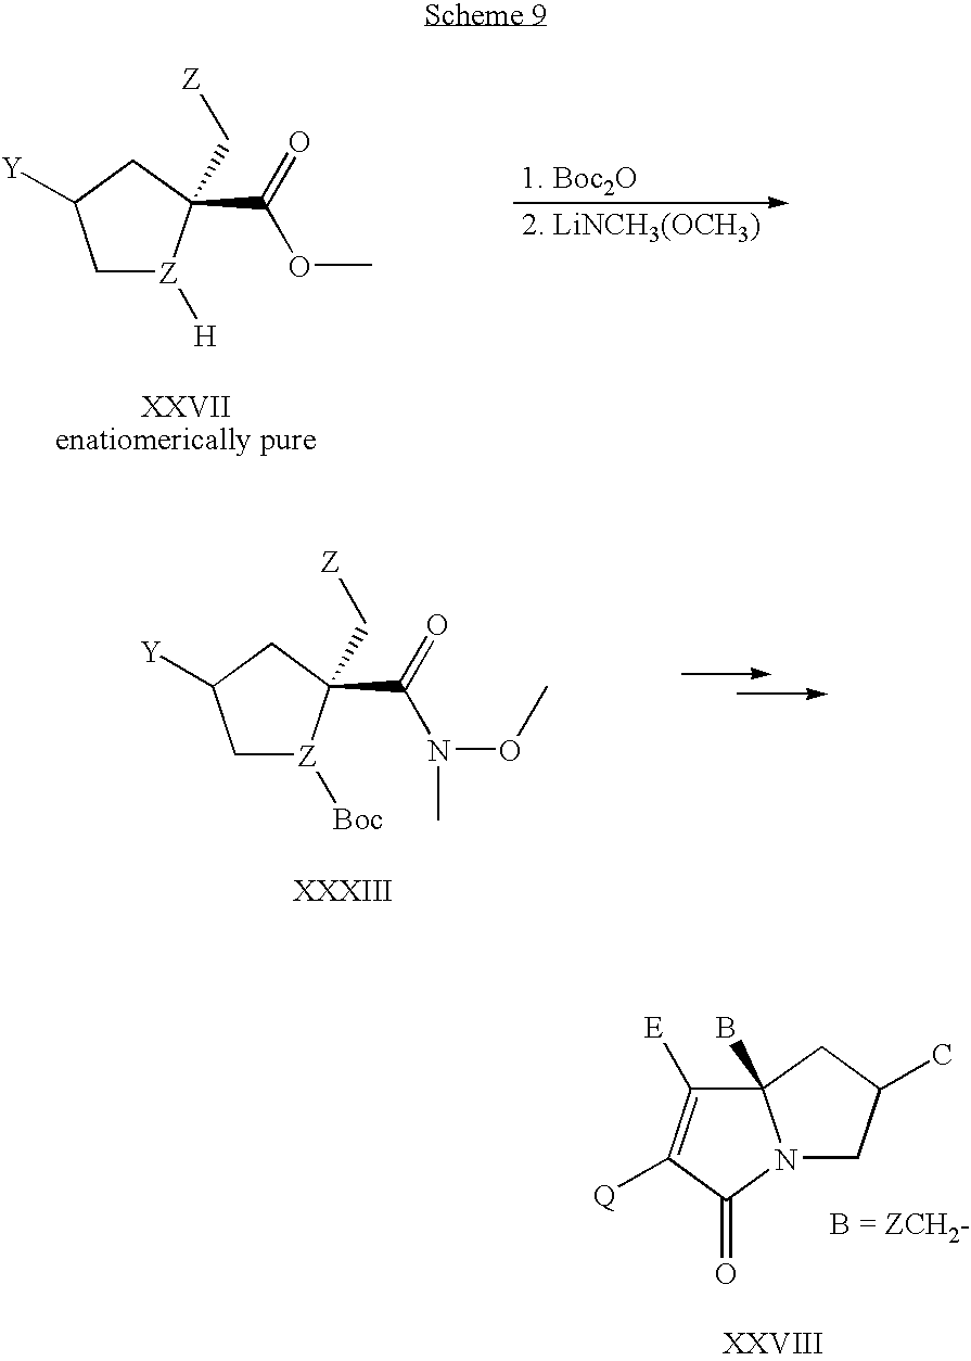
C1[Z]([H])C(C(=O)OC)(C[Z])CC1[Y].C1[Z]([Boc])C(C(=O)N(OC)C)(C[Z])CC1[Y].C12(B)C([E])=C([Q])C(=O)N1CC(C)C2
